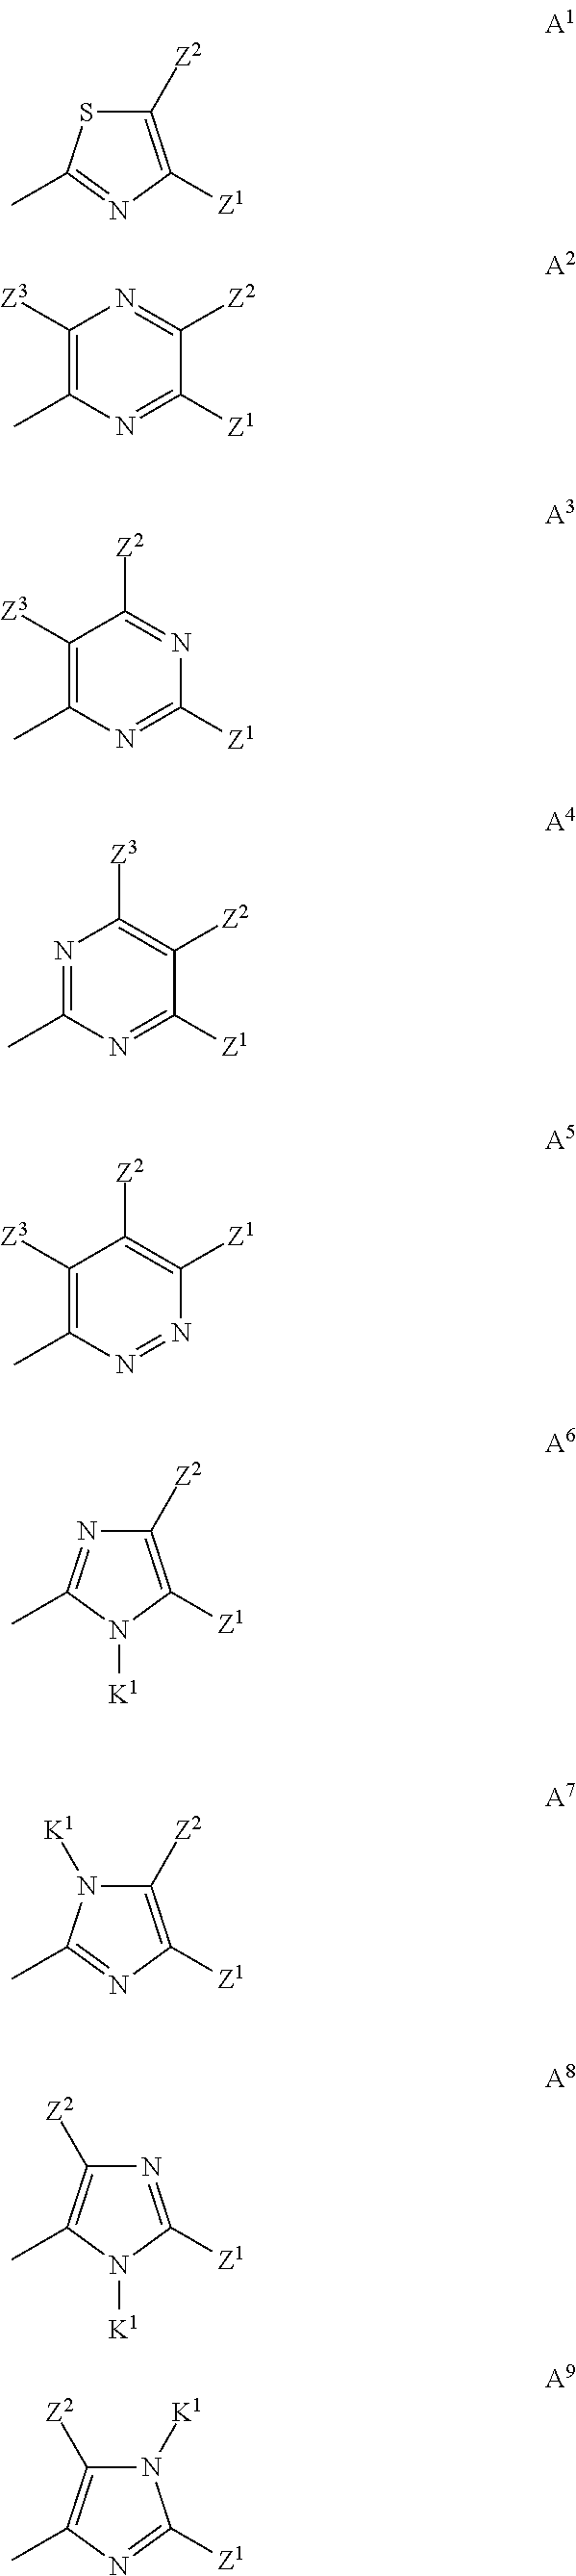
C1([Z2])=C([Z1])N=C(C)S1.C1([Z3])=C(C)N=C([Z1])C([Z2])=N1.C1([Z3])=C(C)N=C([Z1])N=C1[Z2].N1=C(C)N=C([Z1])C([Z2])=C1[Z3].C1([Z3])=C(C)N=NC([Z1])=C1[Z2].C1([Z2])=C([Z1])N([K1])C(C)=N1.C1([Z2])=C([Z1])N=C(C)N1[K1].N1=C([Z1])N([K1])C(C)=C1[Z2].N1([K1])C([Z2])=C(C)N=C1[Z1]
